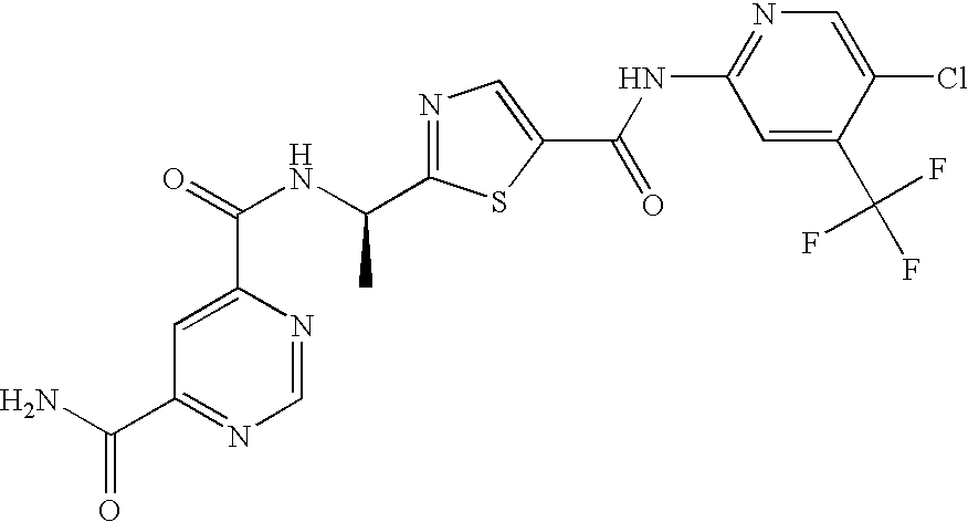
C1=C(C(=O)NC(C2=NC=C(C(NC3=NC=C(Cl)C(C(F)(F)F)=C3)=O)S2)C)N=CN=C1C(=O)N
